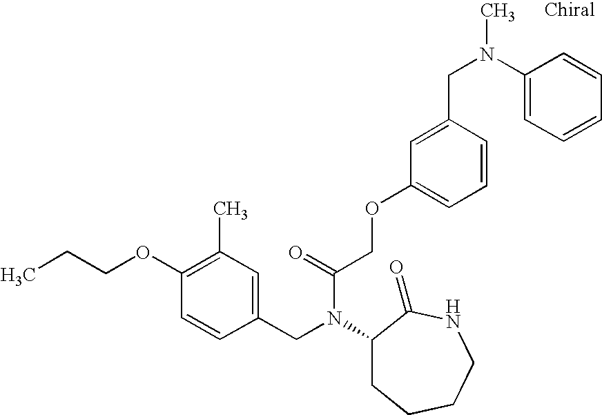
C1(OCCC)=C(C)C=C(CN(C2CCCCNC2=O)C(COC2=CC=CC(CN(C)C3=CC=CC=C3)=C2)=O)C=C1
